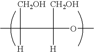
CC([CH2OH])([H])C([CH2OH])([H])OC
